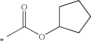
CC(OC1CCCC1)=O
